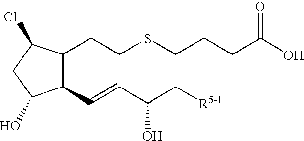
C1(C=CC(C[R5-1])O)C(CCSCCCC(O)=O)C(Cl)CC1O
